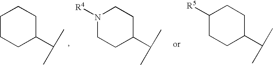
C1CCC(C(C)C)CC1.C1CC(C(C)C)CCN1[R4].C1([R5])CCC(C(C)C)CC1
